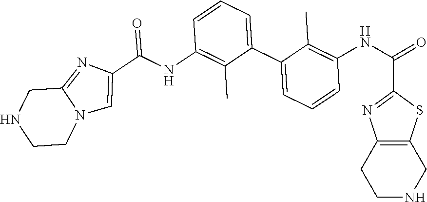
C1NCC2=C(C1)N=C(C(=O)NC1=C(C)C(C3=CC=CC(NC(C4=CN5CCNCC5=N4)=O)=C3C)=CC=C1)S2
